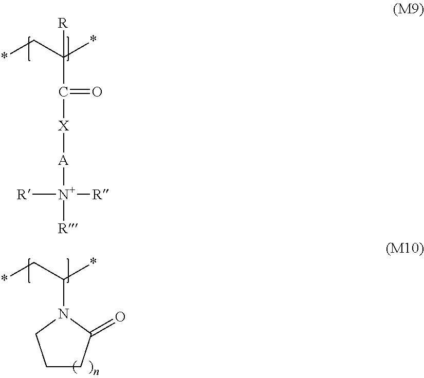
*CC(*)([R])C(=O)[X][A][N+]([R])([R])[R].*CC(*)N1C(=O)CCC1
